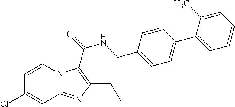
C1=CN2C(=NC(CC)=C2C(=O)NCC2=CC=C(C3=CC=CC=C3C)C=C2)C=C1Cl
